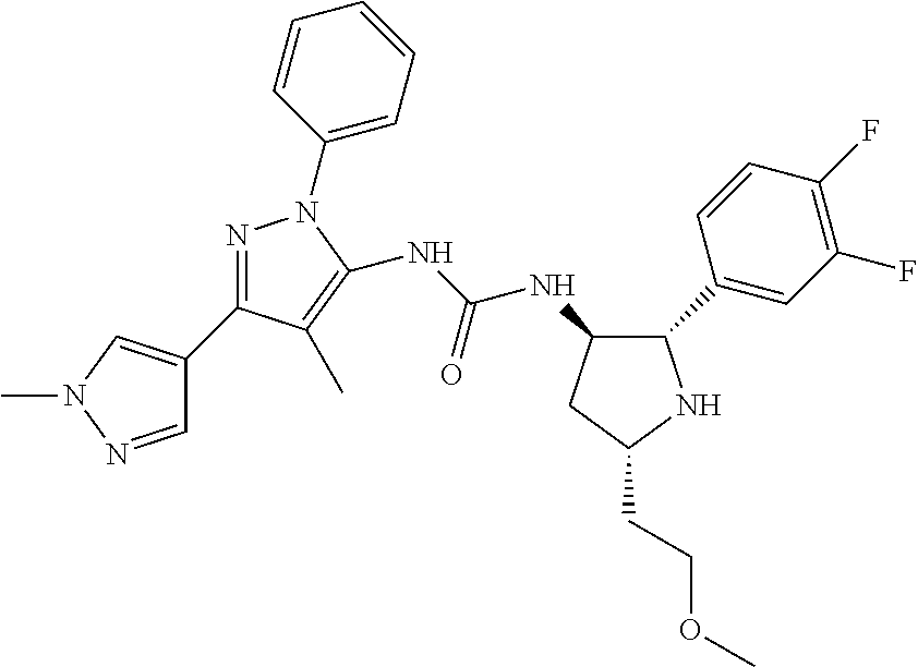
C1(C2=CC(F)=C(F)C=C2)NC(CCOC)CC1NC(NC1=C(C)C(C2=CN(C)N=C2)=NN1C1=CC=CC=C1)=O
